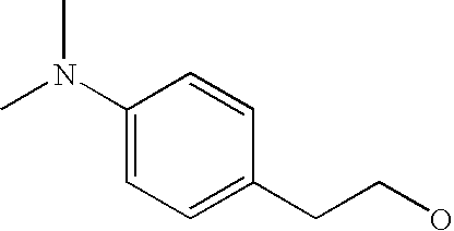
C1(N(C)C)=CC=C(CCO)C=C1
